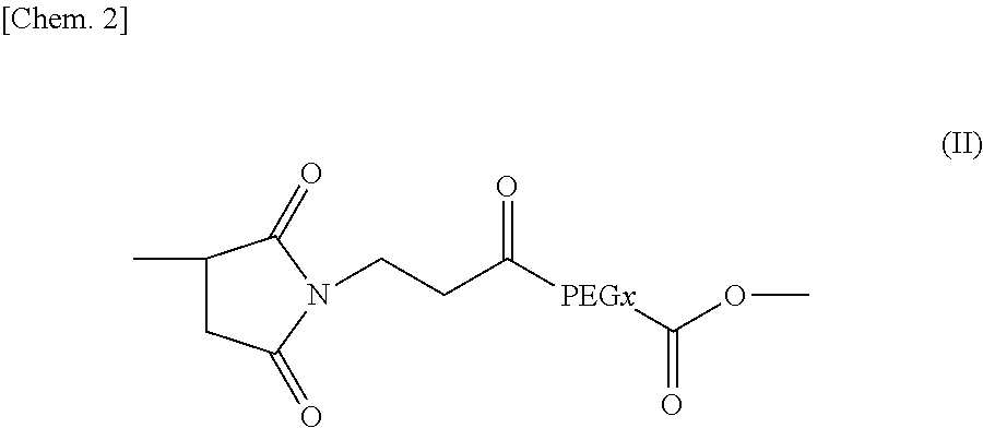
C1(C)CC(=O)N(CCC([PEGx]C(OC)=O)=O)C1=O
